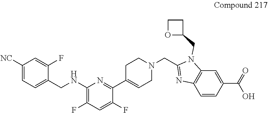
C1=C(F)C(CNC2=C(F)C=C(F)C(C3=CCN(CC4=NC5=C(C=C(C(=O)O)C=C5)N4CC4CCO4)CC3)=N2)=CC=C1[NC]
